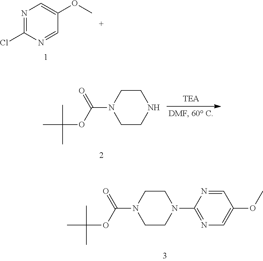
C1CN(C(OC(C)(C)C)=O)CCN1C1=NC=C(OC)C=N1.N1=C(Cl)N=CC(OC)=C1.C1CN(C(OC(C)(C)C)=O)CCN1
